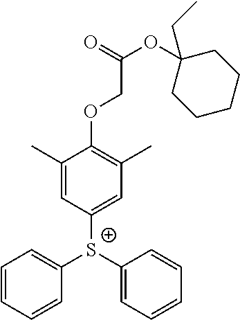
C1=CC=CC([S+](C2=CC=CC=C2)C2=CC(C)=C(OCC(OC3(CC)CCCCC3)=O)C(C)=C2)=C1
